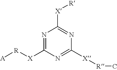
N1=C([X][R][A])N=C([X][R]C)N=C1[X][R]
